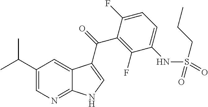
C1(C(C)C)=CN=C2C(=C1)C(C(=O)C1=C(F)C(NS(=O)(CCC)=O)=CC=C1F)=CN2
